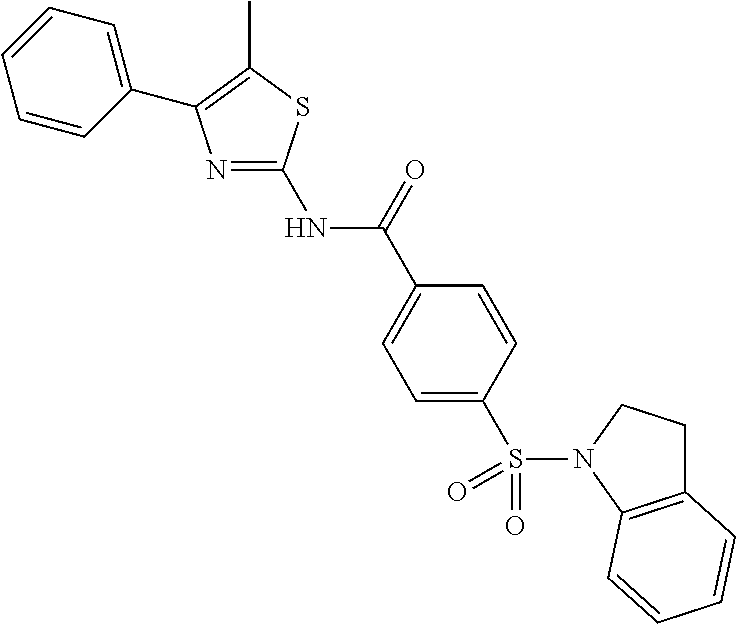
N1(S(C2=CC=C(C(NC3=NC(C4=CC=CC=C4)=C(C)S3)=O)C=C2)(=O)=O)C2=C(CC1)C=CC=C2
